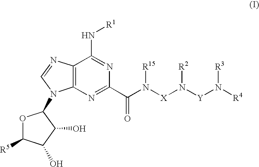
C12=C(N=C(C(N([X]N([Y]N([R4])[R3])[R2])[R15])=O)N=C1N[R1])N(C1OC([R5])C(O)C1O)C=N2
